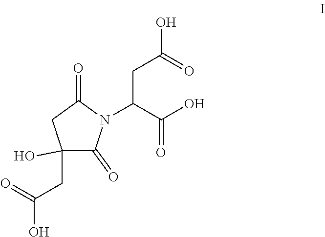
C(C(C(O)=O)N1C(=O)C(CC(=O)O)(O)CC1=O)C(=O)O
